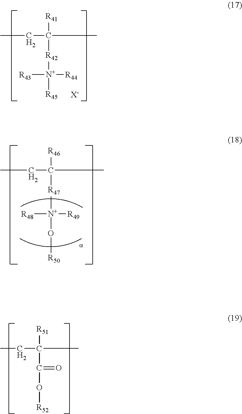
C(C([R41])([R42][N+]([R43])([R44])[R45])C)C.[X-].C(C([R46])([R47][N+]([R48])([R49])O[R50])C)C.C(C([R51])(C(O[R52])=O)C)C
